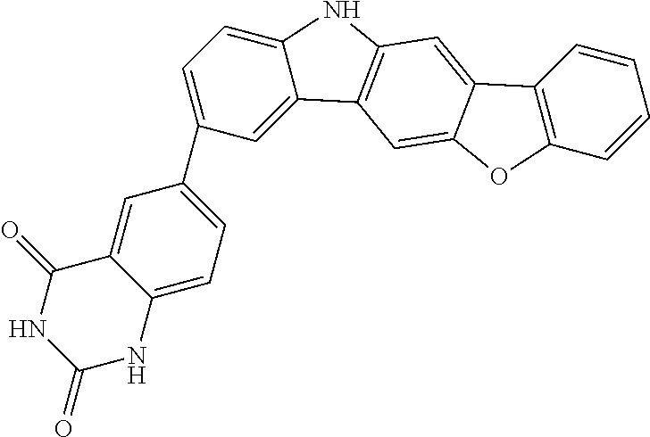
C1=C2C(=CC=C1C1=CC=C3C(=C1)C1=C(N3)C=C3C(=C1)OC1=C3C=CC=C1)NC(=O)NC2=O
